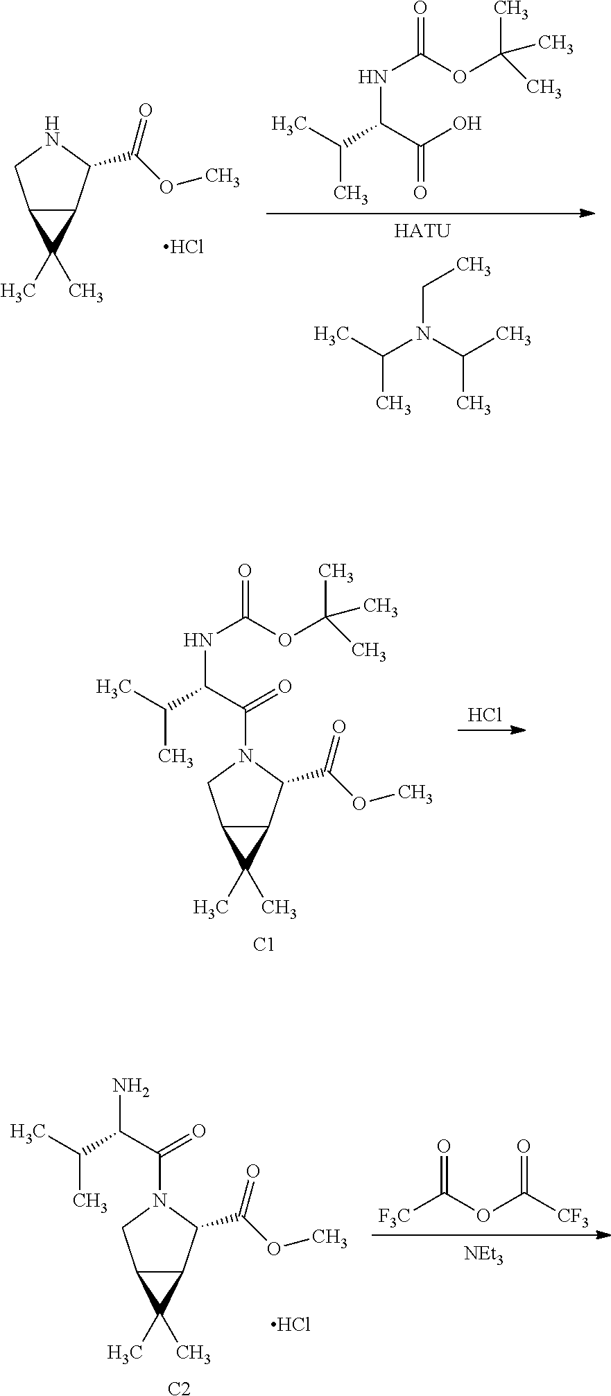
C12C(C(C(OC)=O)NC1)C2(C)C.Cl.[HATU].C(C)(N(C(C)C)CC)C.C(C)(C(C(=O)O)NC(=O)OC(C)(C)C)C.Cl.[C1].C12C(C(C(OC)=O)N(C(C(C(C)C)NC(=O)OC(C)(C)C)=O)C1)C2(C)C.C12C(C(C(OC)=O)N(C(C(C(C)C)N)=O)C1)C2(C)C.Cl.[C2].[NEt3].[F3C]C(OC([CF3])=O)=O
